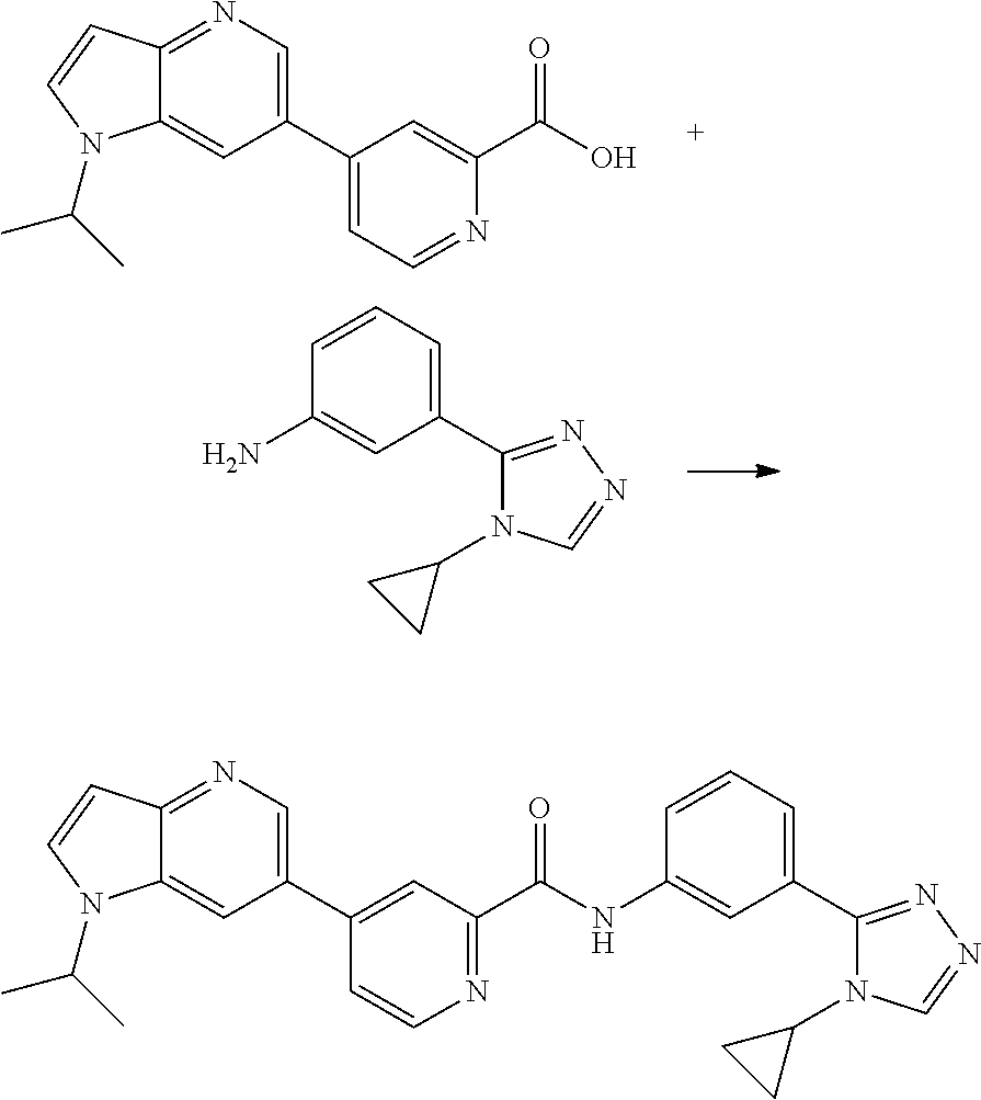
C1(C2=CN=C3C(=C2)N(C(C)C)C=C3)=CC=NC(C(O)=O)=C1.C1(N)=CC(C2=NN=CN2C2CC2)=CC=C1.C1(C2=CN=C3C(=C2)N(C(C)C)C=C3)=CC(C(NC2=CC(C3=NN=CN3C3CC3)=CC=C2)=O)=NC=C1
